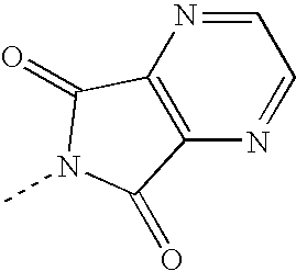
C1=NC2=C(N=C1)C(=O)N(C)C2=O
